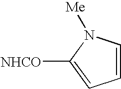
C1=CC=C([NHCO])N1[Me]
